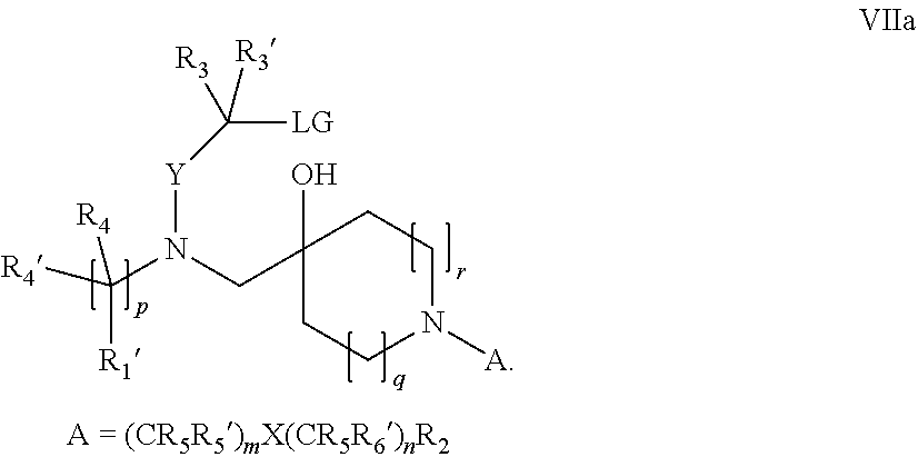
C1(O)(CN([Y]C([LG])([R3])[R3])C([R1])([R4])[R4])CCN([A])CC1
